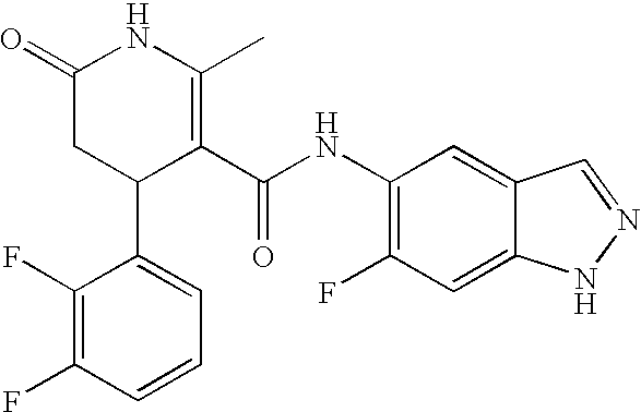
C1(F)=C(F)C=CC=C1C1C(C(NC2=C(F)C=C3C(=C2)C=NN3)=O)=C(C)NC(=O)C1
